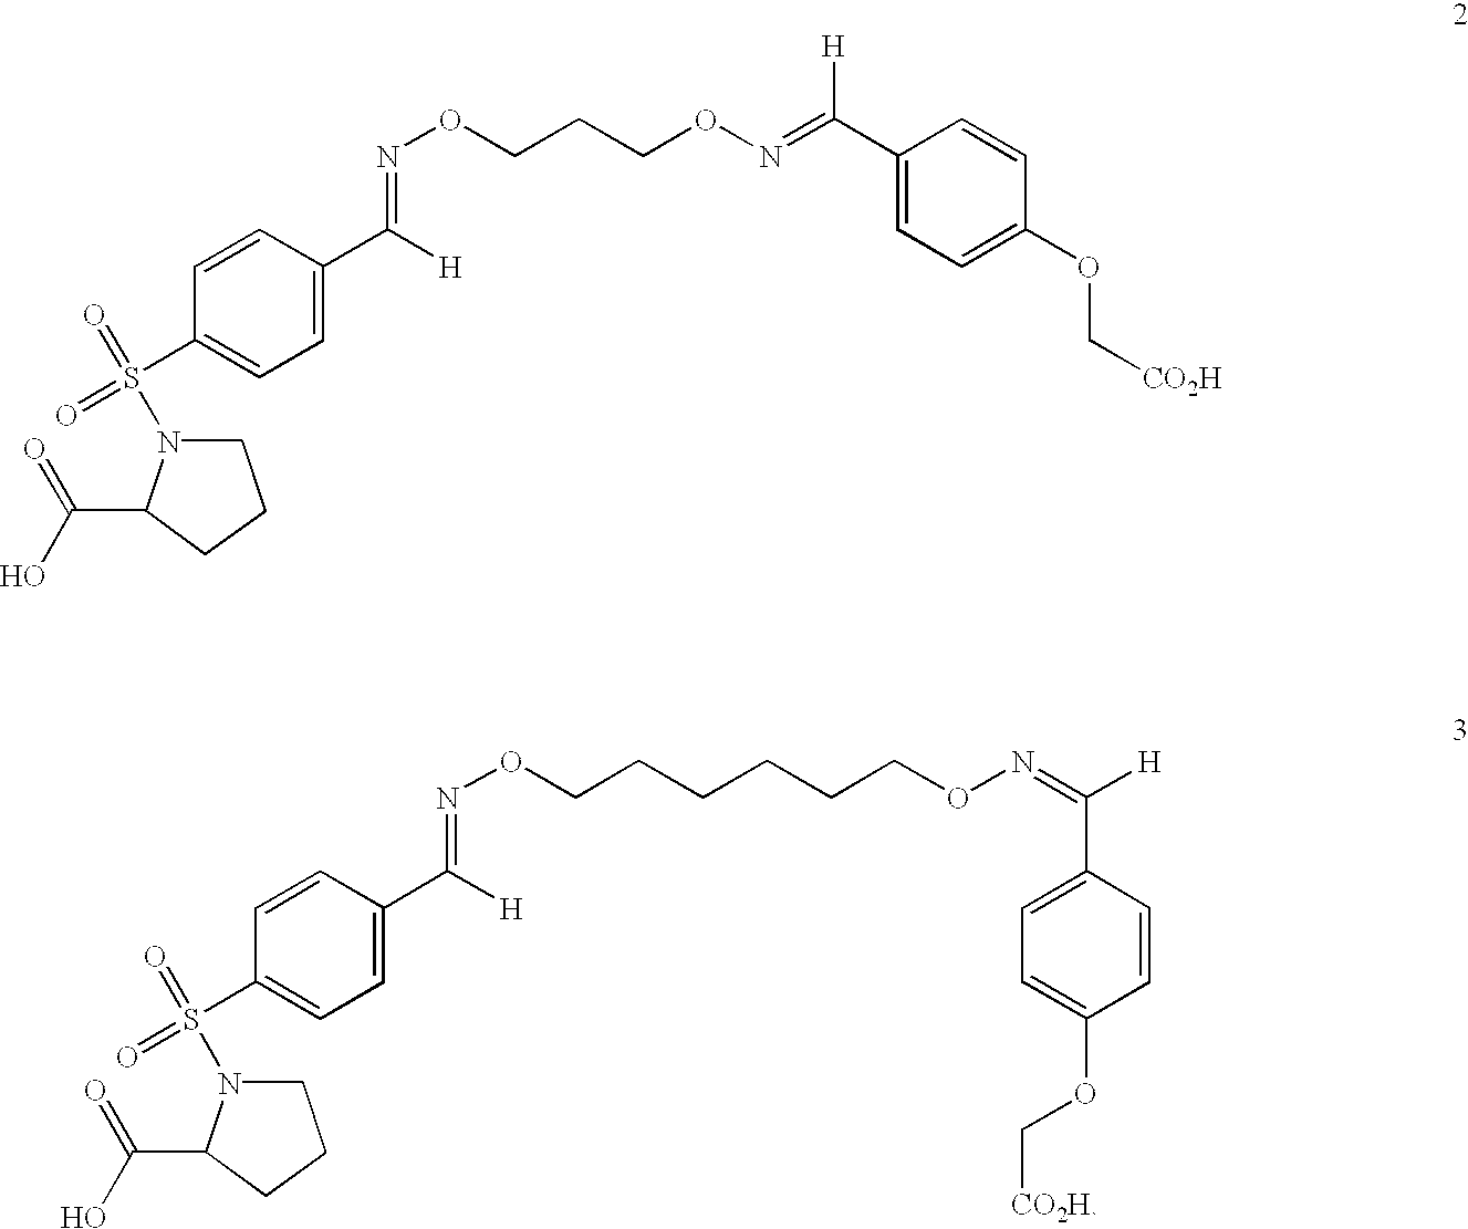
C1(C(=NOCCCON=C(C2=CC=C(S(=O)(=O)N3CCCC3C(=O)O)C=C2)[H])[H])=CC=C(OC[CO2H])C=C1.O(CCCCCCON=C(C1=CC=C(S(=O)(=O)N2CCCC2C(=O)O)C=C1)[H])N=C([H])C1=CC=C(OC[CO2H])C=C1
